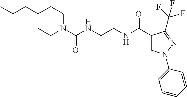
CCCC1CCN(C(NCCNC(C2=CN(C3=CC=CC=C3)N=C2C(F)(F)F)=O)=O)CC1
